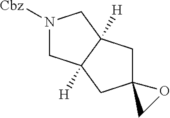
N1([Cbz])CC2([H])C([H])(C1)CC1(C2)CO1
